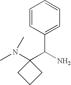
C1=CC(C(N)C2(N(C)C)CCC2)=CC=C1
